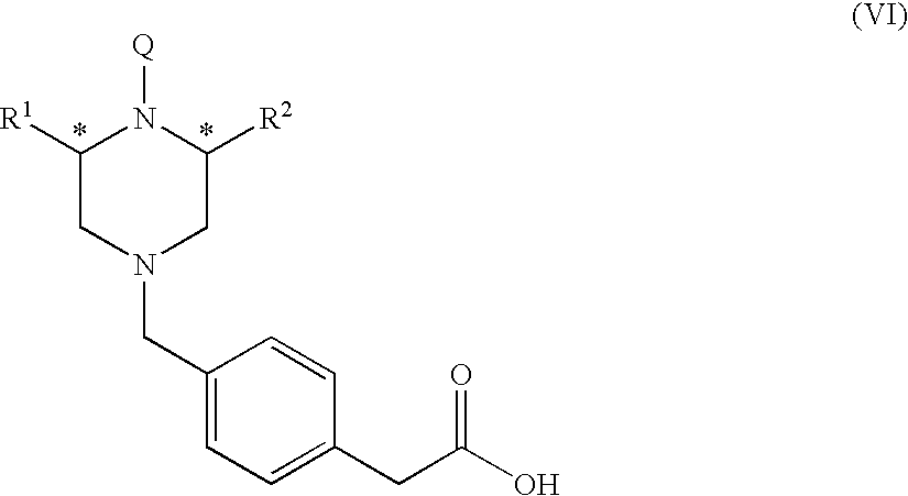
C1([R1])CN(CC2=CC=C(CC(O)=O)C=C2)CC([R2])N1[Q]
